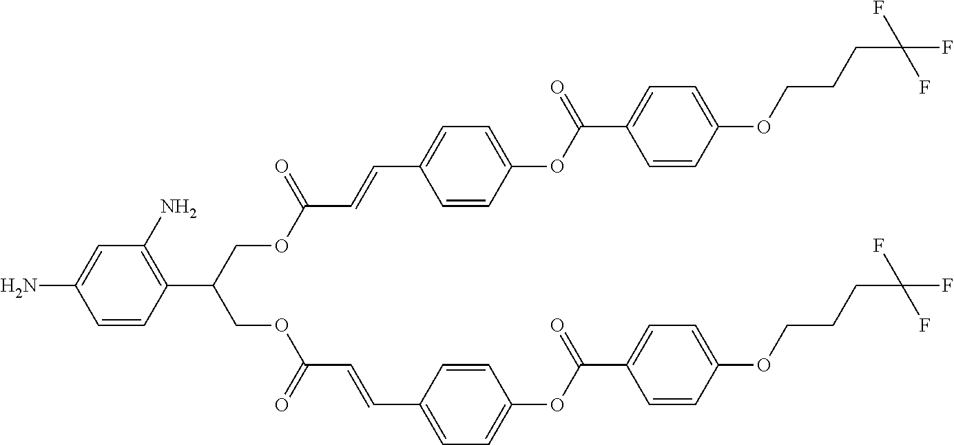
C1=CC(C=CC(OCC(C2=C(N)C=C(N)C=C2)COC(=O)C=CC2=CC=C(OC(=O)C3=CC=C(OCCCC(F)(F)F)C=C3)C=C2)=O)=CC=C1OC(=O)C1=CC=C(OCCCC(F)(F)F)C=C1
